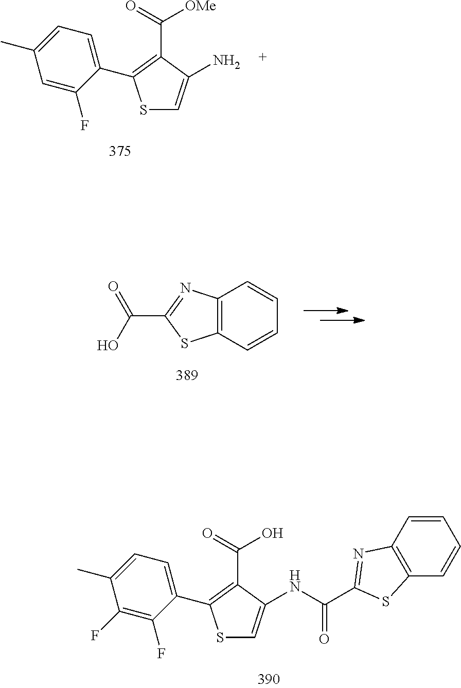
S1C=C(N)C(C(=O)[OMe])=C1C1=CC=C(C)C=C1F.C12=C(C=CC=C1)SC(C(O)=O)=N2.S1C=C(NC(=O)C2=NC3=C(C=CC=C3)S2)C(C(=O)O)=C1C1=CC=C(C)C(F)=C1F
